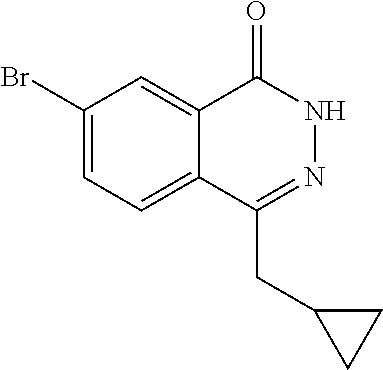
C1(Br)=CC=C2C(=C1)C(=O)NN=C2CC1CC1
